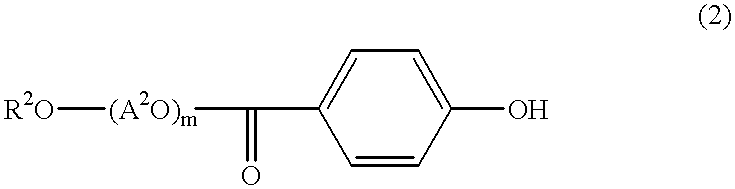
[R2O][(A2O)m]C(C1=CC=C(O)C=C1)=O
